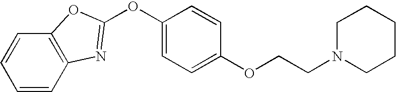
C12=C(C=CC=C1)N=C(OC1=CC=C(OCCN3CCCCC3)C=C1)O2
